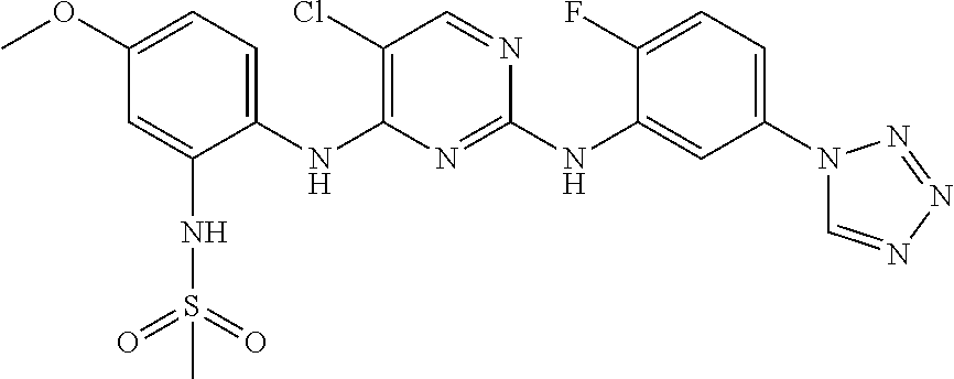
C1(OC)=CC=C(NC2=C(Cl)C=NC(NC3=CC(N4C=NN=N4)=CC=C3F)=N2)C(NS(C)(=O)=O)=C1
